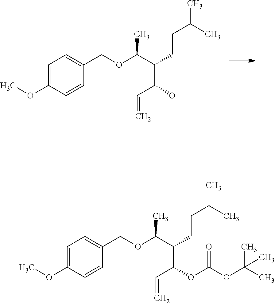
C(C(C(CCC(C)C)C(OCC1=CC=C(OC)C=C1)C)OC(OC(C)(C)C)=O)=C.C(C(C(CCC(C)C)C(OCC1=CC=C(OC)C=C1)C)O)=C
